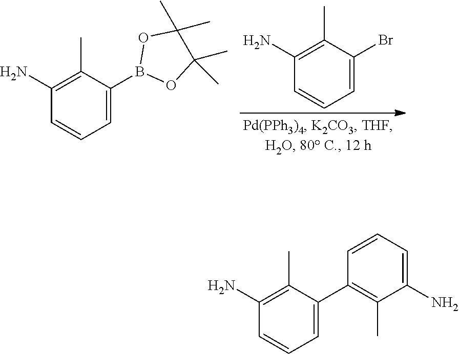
C1(N)=C(C)C(Br)=CC=C1.C1(N)=C(C)C(B2OC(C)(C)C(C)(C)O2)=CC=C1.C1(N)=C(C)C(C2=C(C)C(N)=CC=C2)=CC=C1
